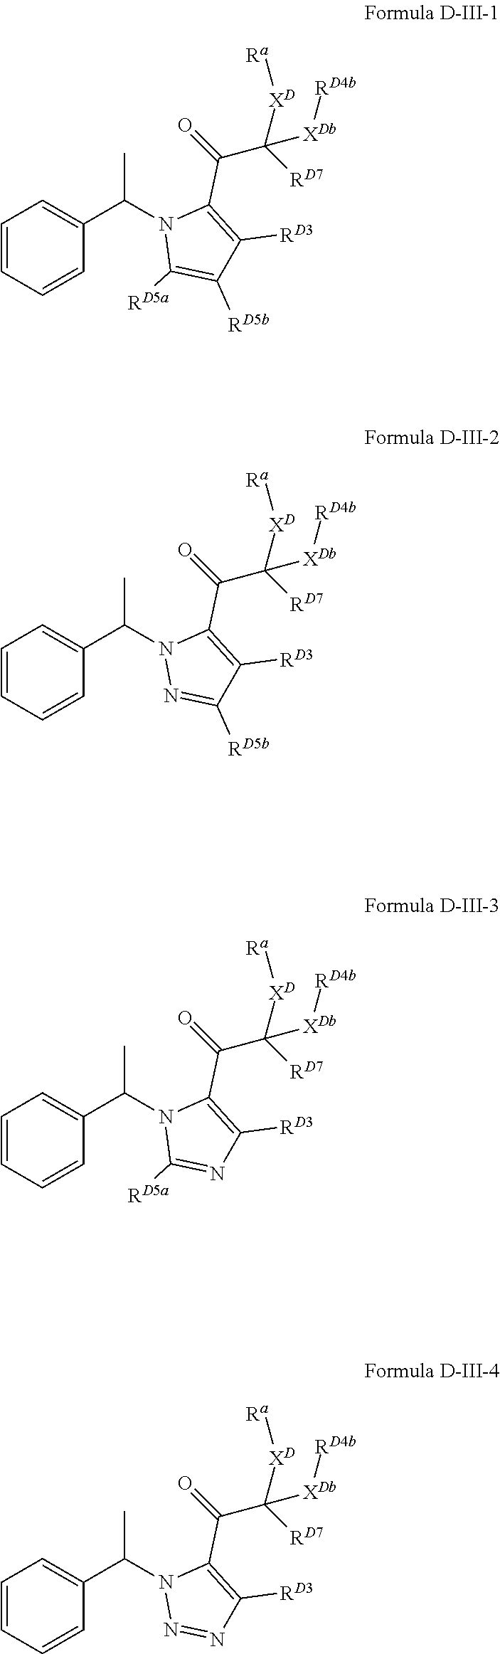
C1=CC=CC(C(N2C([RD5a])=C([RD5b])C([RD3])=C2C(=O)C([XDb][RD4b])([XD][Ra])[RD7])C)=C1.C1=CC=CC(C(N2N=C([RD5b])C([RD3])=C2C(=O)C([XDb][RD4b])([XD][Ra])[RD7])C)=C1.C1=CC=CC(C(N2C([RD5a])=NC([RD3])=C2C(=O)C([XDb][RD4b])([XD][Ra])[RD7])C)=C1.C1=CC=CC(C(N2N=NC([RD3])=C2C(=O)C([XDb][RD4b])([XD][Ra])[RD7])C)=C1
